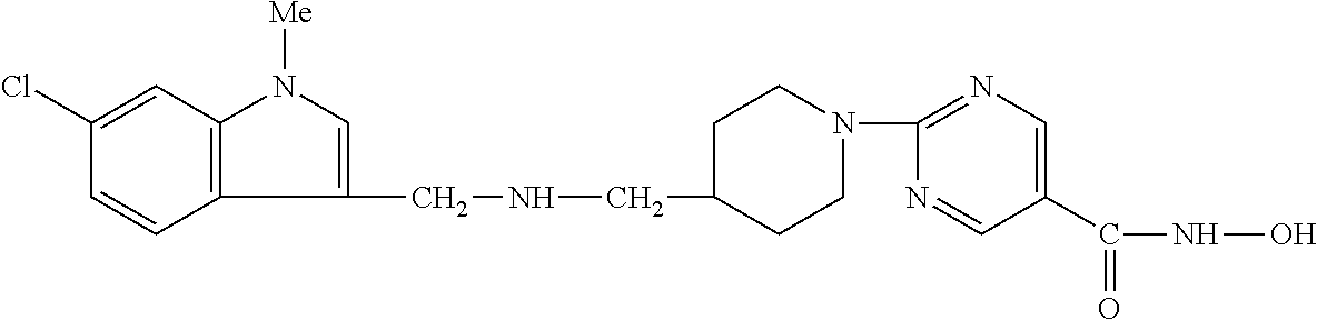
C1=CC2=C(C=C1Cl)N([Me])C=C2CNCC1CCN(C2=NC=C(C(NO)=O)C=N2)CC1
